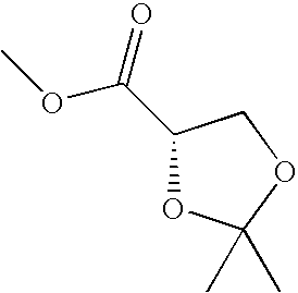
C1(C(=O)OC)OC(C)(C)OC1
